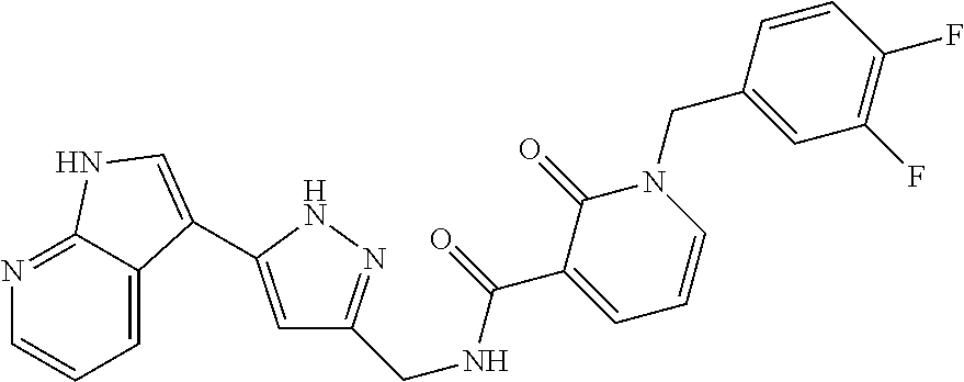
N1=C2C(=CC=C1)C(C1=CC(CNC(=O)C3=CC=CN(CC4=CC(F)=C(F)C=C4)C3=O)=NN1)=CN2
